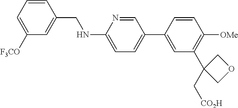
C1=CC(CNC2=CC=C(C3=CC(C4(C[CO2H])COC4)=C([OMe])C=C3)C=N2)=CC([F3CO])=C1
